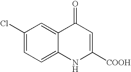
C1(Cl)=CC=C2C(=C1)C(=O)C=C([COOH])N2
